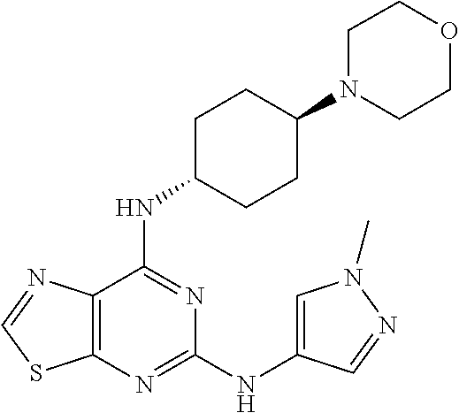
C1(NC2=CN(C)N=C2)=NC2=C(C(NC3CCC(N4CCOCC4)CC3)=N1)N=CS2
